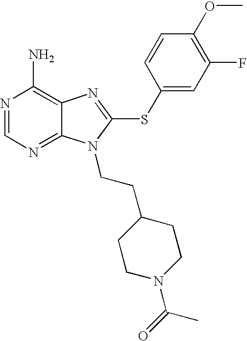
N1=CN=C2C(=C1N)N=C(SC1=CC(F)=C(OC)C=C1)N2CCC1CCN(C(=O)C)CC1
